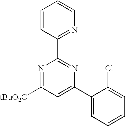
C1(C2=CC([tBuO2C])=NC(C3=NC=CC=C3)=N2)=CC=CC=C1Cl
